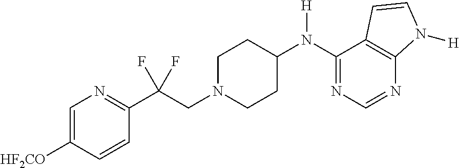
C1(N(C2CCN(CC(C3=NC=C([HF2CO])C=C3)(F)F)CC2)[H])=NC=NC2=C1C=CN2[H]
